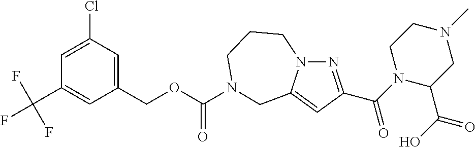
N1=C(C(=O)N2C(C(O)=O)CN(C)CC2)C=C2N1CCCN(C(OCC1=CC(Cl)=CC(C(F)(F)F)=C1)=O)C2
